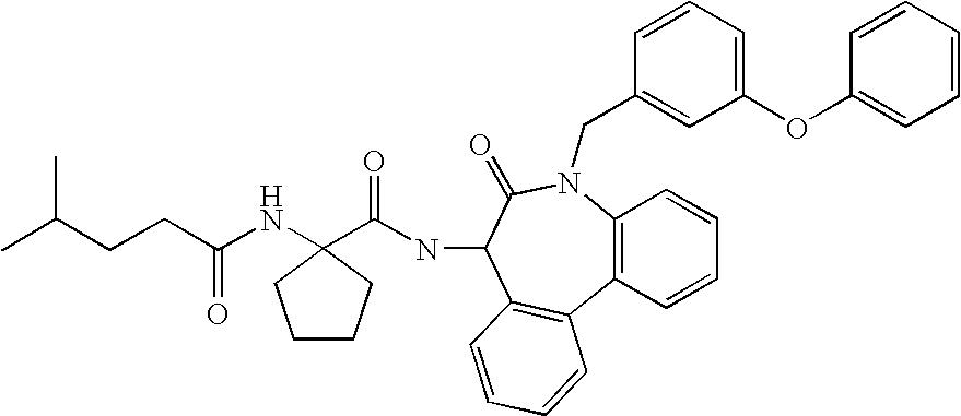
C12=C(N(CC3=CC(OC4=CC=CC=C4)=CC=C3)C(=O)C(NC(=O)C3(NC(CCC(C)C)=O)CCCC3)C3=C1C=CC=C3)C=CC=C2
